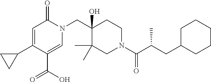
N1(CC2(O)C(C)(C)CN(C(=O)C(CC3CCCCC3)C)CC2)C(=O)C=C(C2CC2)C(C(O)=O)=C1
